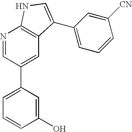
N1=CC(C2=CC=CC(O)=C2)=CC2=C1NC=C2C1=CC=CC([CN])=C1
